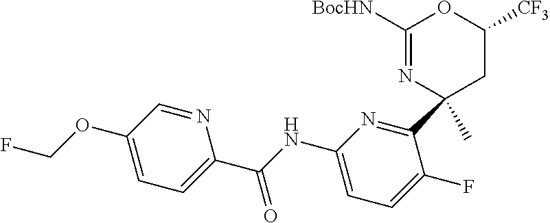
C1(OCF)=CC=C(C(NC2=CC=C(F)C(C3(C)CC([CF3])OC([BocHN])=N3)=N2)=O)N=C1
